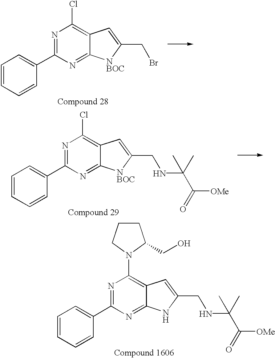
C1=CC=CC(C2=NC(Cl)=C3C(=N2)[NBOC]C(CNC(C([OMe])=O)(C)C)=C3)=C1.C1=CC=CC(C2=NC(N3C(CO)CCC3)=C3C(=N2)NC(CNC(C([OMe])=O)(C)C)=C3)=C1.C1=CC=CC(C2=NC(Cl)=C3C(=N2)[NBOC]C(CBr)=C3)=C1
